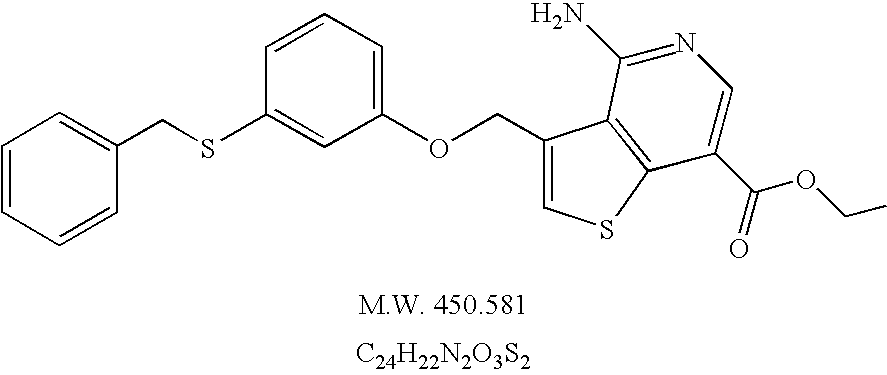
[C24H22N2O3S2].C1=CC=CC(CSC2=CC(OCC3=CSC4=C3C(N)=NC=C4C(=O)OCC)=CC=C2)=C1
